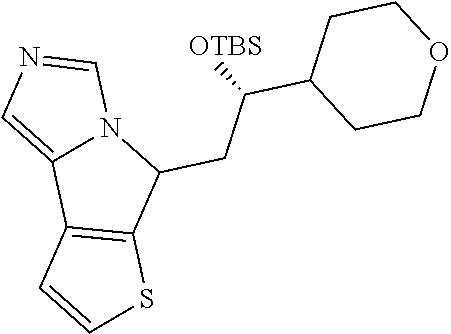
C1CC(C([OTBS])CC2N3C(=CN=C3)C3=C2SC=C3)CCO1
